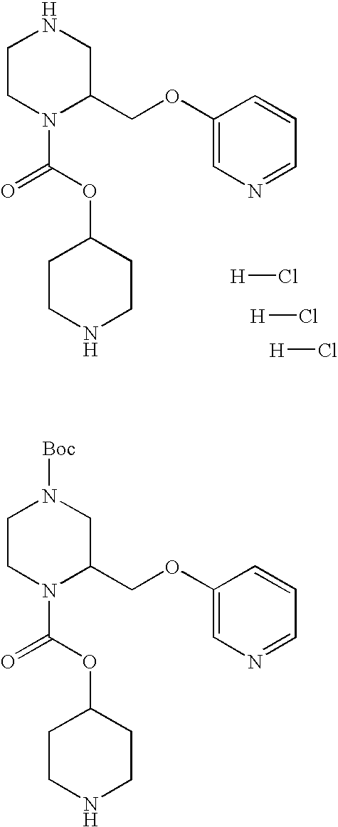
C1CN(C(=O)OC2CCNCC2)C(COC2=CN=CC=C2)CN1.[H]Cl.[H]Cl.[H]Cl.C1CN(C(=O)OC2CCNCC2)C(COC2=CN=CC=C2)CN1[Boc]
